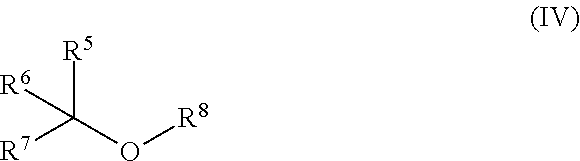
[R7]C(O[R8])([R5])[R6]
